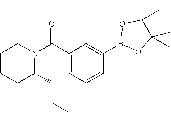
N1(C(C2=CC=CC(B3OC(C)(C)C(C)(C)O3)=C2)=O)CCCCC1CCC
